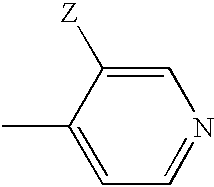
C1=C(C)C([Z])=CN=C1
